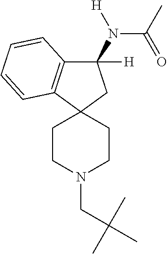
C1(N(C(=O)C)[H])([H])C2=C(C3(C1)CCN(CC(C)(C)C)CC3)C=CC=C2
